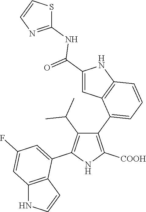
C1(C2=CC=CC3=C2C=C(C(NC2=NC=CS2)=O)N3)=C([COOH])NC(C2=CC(F)=CC3=C2C=CN3)=C1C(C)C
